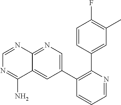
C1=CC(C2=C(C3=CN=C4C(=C3)C(N)=NC=N4)C=CC=N2)=CC(C)=C1F
